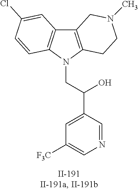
C12=C(N(CC(C3=CC([F3C])=CN=C3)O)C3=C1C=C(Cl)C=C3)CCN(C)C2
